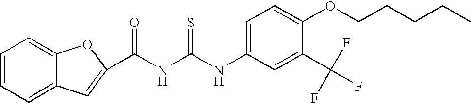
C(NC(NC1=CC=C(OCCCCC)C(C(F)(F)F)=C1)=S)(=O)C1=CC2=CC=CC=C2O1
